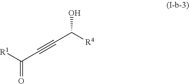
[R1]C(C#CC([R4])O)=O
